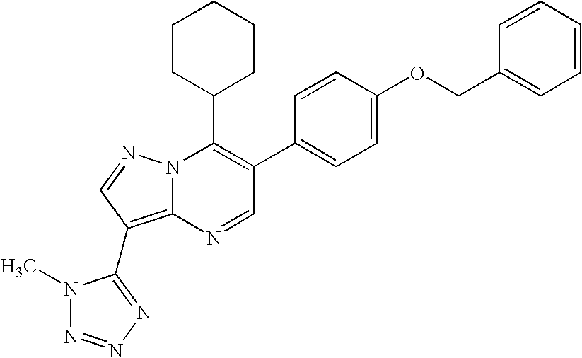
N1=CC(C2=CC=C(OCC3=CC=CC=C3)C=C2)=C(C2CCCCC2)N2C1=C(C1=NN=NN1C)C=N2
